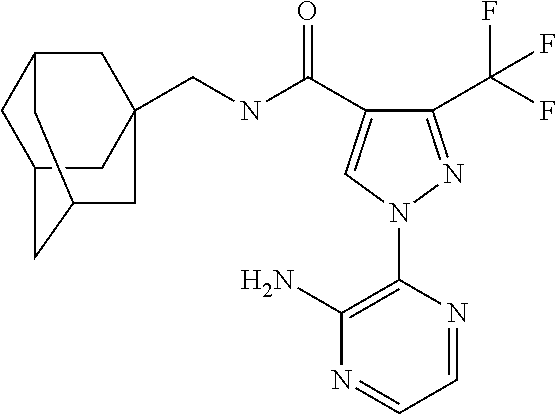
C(NC(=O)C1=CN(C2=C(N)N=CC=N2)N=C1C(F)(F)F)C12CC3CC(CC(C1)C3)C2
